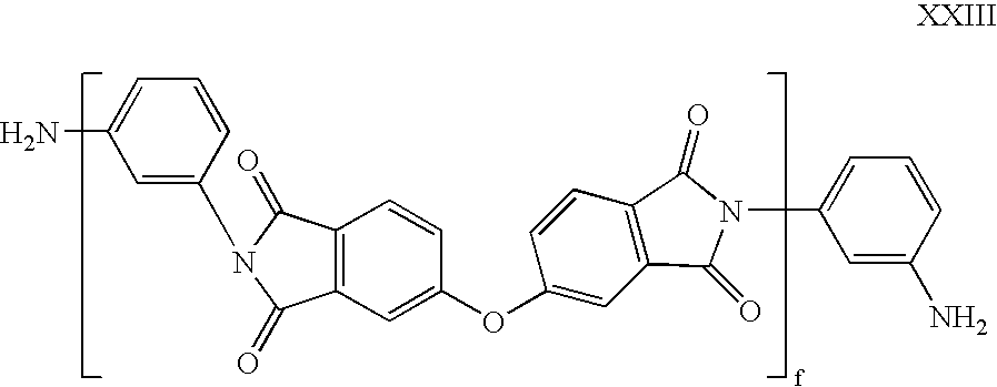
NC1=CC=CC(N2C(=O)C3=C(C2=O)C=C(OC2=CC4=C(C=C2)C(=O)N(C2=CC=CC(N)=C2)C4=O)C=C3)=C1
